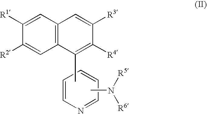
C1=C([R1])C([R2])=CC2=C1C=C([R3])C([R4])=C2C.C1=CC=CC=N1.CN([R5])[R6]
